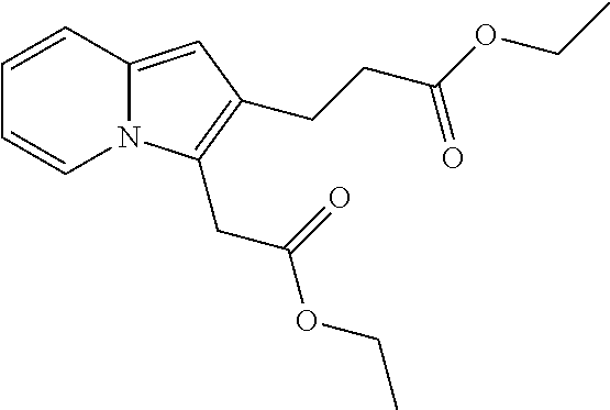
C1=CC2=CC(CCC(OCC)=O)=C(CC(OCC)=O)N2C=C1
